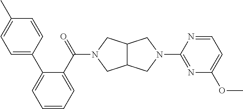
C12C(CN(C(C3=CC=CC=C3C3=CC=C(C)C=C3)=O)C1)CN(C1=NC(OC)=CC=N1)C2
